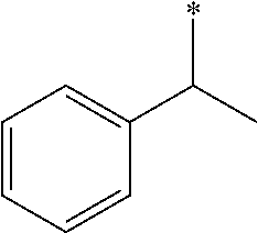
C1=CC=CC(C(C)*)=C1
